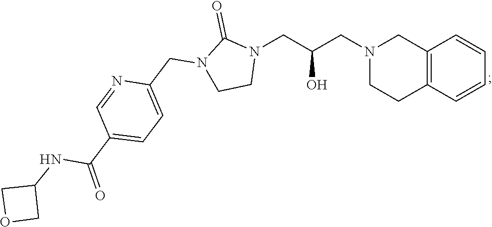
C12=C(C=CC=C1)CCN(CC(CN1C(=O)N(CC3=CC=C(C(NC4COC4)=O)C=N3)CC1)O)C2
